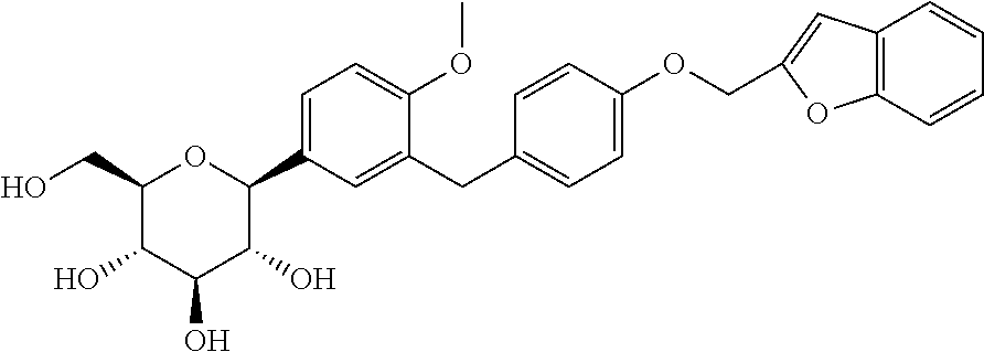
C1(CO)C(O)C(O)C(O)C(C2=CC=C(OC)C(CC3=CC=C(OCC4=CC5=C(C=CC=C5)O4)C=C3)=C2)O1
